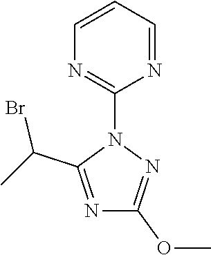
C1(OC)=NN(C2=NC=CC=N2)C(C(C)Br)=N1
